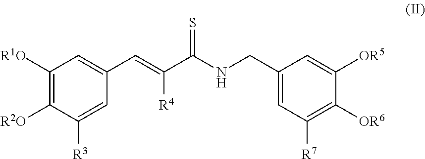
C1([R1O])=C([R2O])C([R3])=CC(C=C(C(NCC2=CC([R7])=C([OR6])C([OR5])=C2)=S)[R4])=C1
